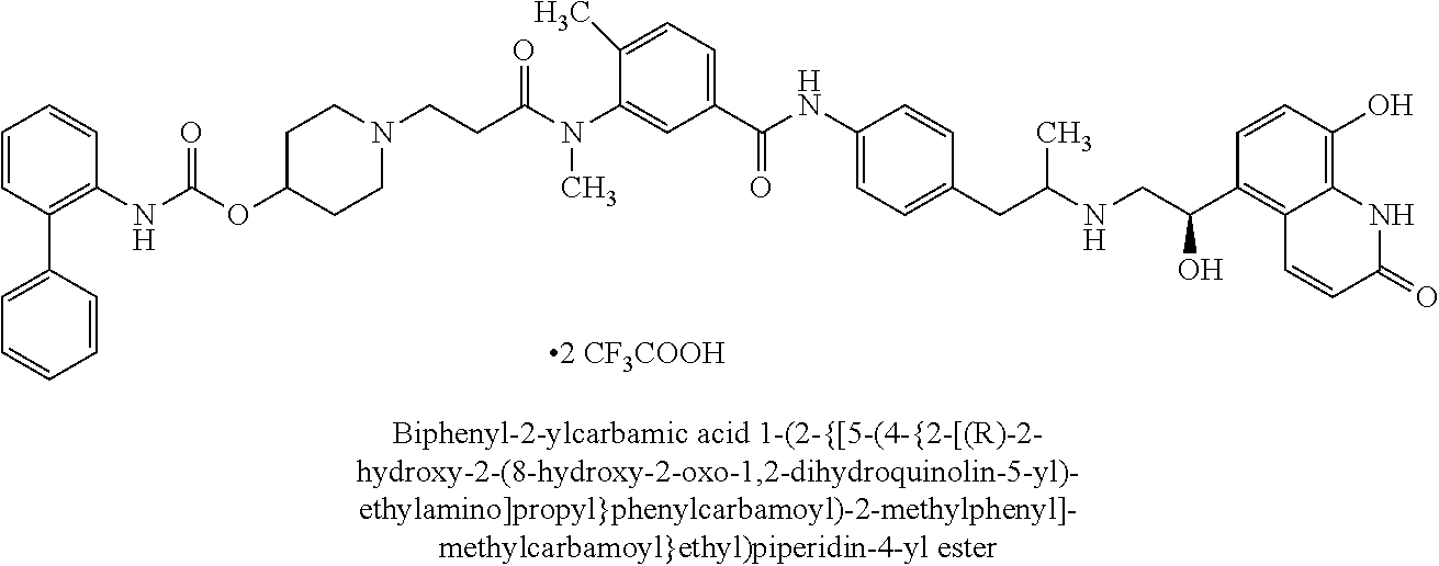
C12=C(C(O)CNC(CC3=CC=C(NC(C4=CC=C(C)C(N(C)C(CCN5CCC(OC(NC6=C(C7=CC=CC=C7)C=CC=C6)=O)CC5)=O)=C4)=O)C=C3)C)C=CC(O)=C1NC(=O)C=C2
